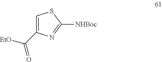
C1=C(C([EtO])=O)N=C([NHBoc])S1
